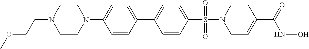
C1=CC(N2CCN(CCOC)CC2)=CC=C1C1=CC=C(S(N2CC=C(C(=O)NO)CC2)(=O)=O)C=C1
